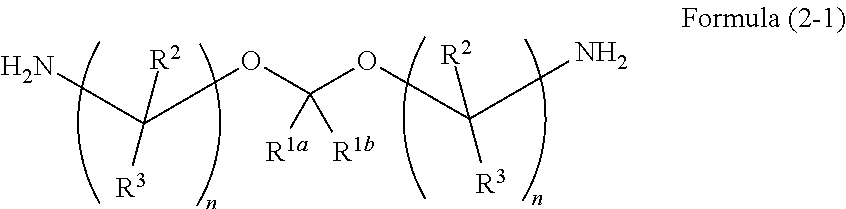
NC(OC(OC(N)([R3])[R2])([R1a])[R1b])([R3])[R2]
